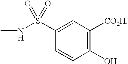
C1(O)=C([CO2H])C=C(S(NC)(=O)=O)C=C1
